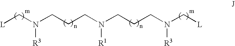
[L]CN(CCCN(CCCN(C[L])[R3])[R1])[R3]
